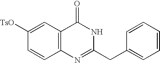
C1([TsO])=CC2=C(C=C1)N=C(CC1=CC=CC=C1)NC2=O
